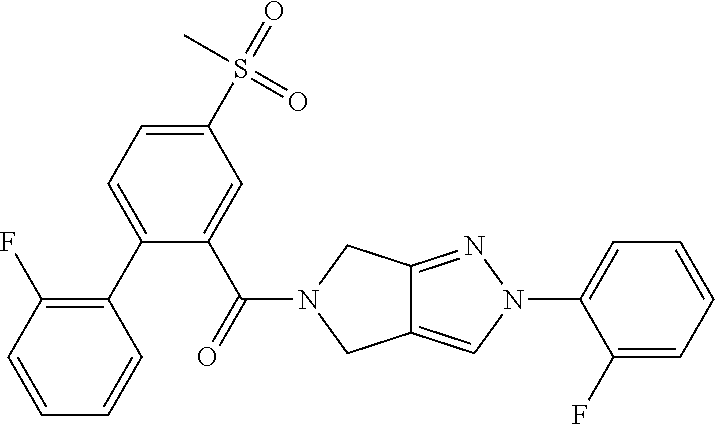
C1(C2=CC=C(S(=O)(C)=O)C=C2C(=O)N2CC3=CN(C4=CC=CC=C4F)N=C3C2)=C(F)C=CC=C1
